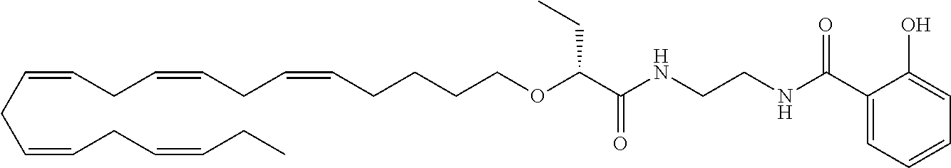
C(CC=CCC=CCC=CCCCCOC(C(=O)NCCNC(=O)C1=CC=CC=C1O)CC)=CCC=CCC
